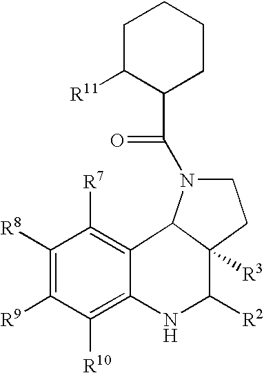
C1C([R11])C(C(=O)N2CCC3([R3])C([R2])NC4=C([R10])C([R9])=C([R8])C([R7])=C4C23)CCC1
